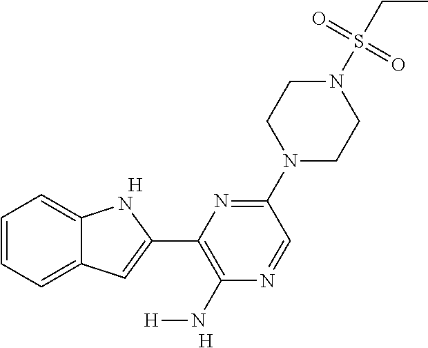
C1=CC=C2C(=C1)NC(C1=C(N[H])N=CC(N3CCN(S(CC)(=O)=O)CC3)=N1)=C2.[H].[H]
